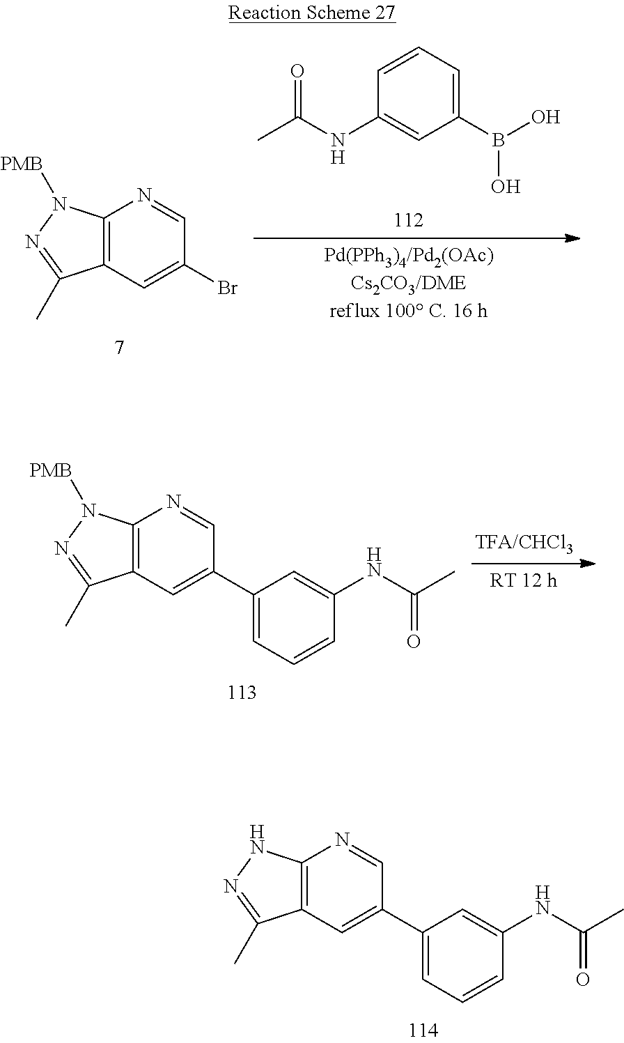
CC(NC1=CC(B(O)O)=CC=C1)=O.C12=C(C=C(Br)C=N1)C(C)=NN2[PMB].C12=C(C=C(C3=CC=CC(NC(C)=O)=C3)C=N1)C(C)=NN2[PMB].C12=C(C=C(C3=CC=CC(NC(C)=O)=C3)C=N1)C(C)=NN2
